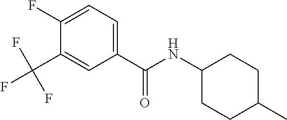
C1(C(F)(F)F)=CC(C(NC2CCC(C)CC2)=O)=CC=C1F
